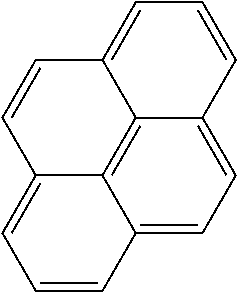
C12=CC=C3C4=C1C(=CC=C2)C=CC4=CC=C3
